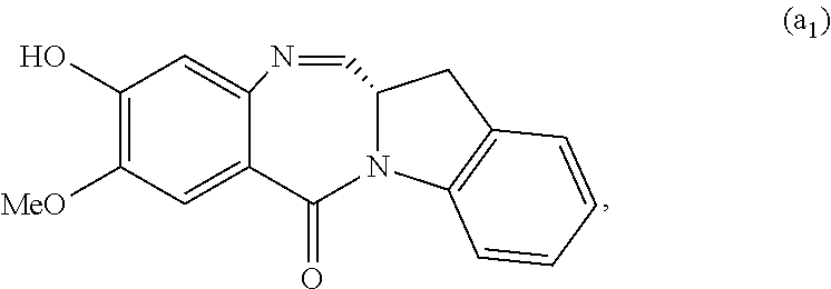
OC1=C([MeO])C=C2C(=C1)N=CC1N(C2=O)C2=C(C1)C=CC=C2
